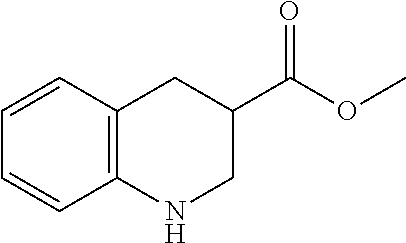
C1=CC2=C(C=C1)NCC(C(OC)=O)C2
